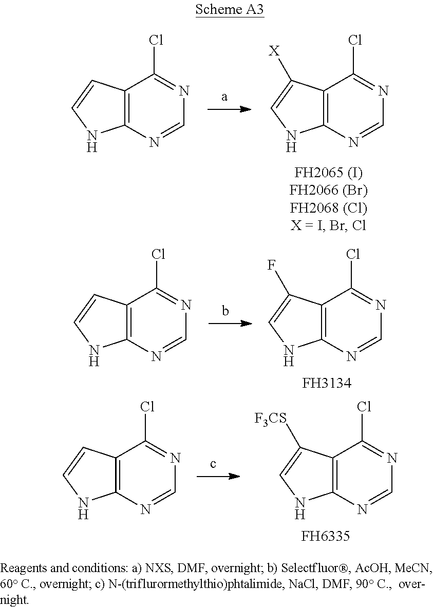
C12=C(N=CN=C1Cl)NC=C2[X].C12=C(N=CN=C1Cl)NC=C2.C12=C(N=CN=C1Cl)NC=C2F.[FH3134].C12=C(N=CN=C1Cl)NC=C2.C12=C(N=CN=C1Cl)NC=C2[F3CS].[FH6335].C12=C(N=CN=C1Cl)NC=C2
